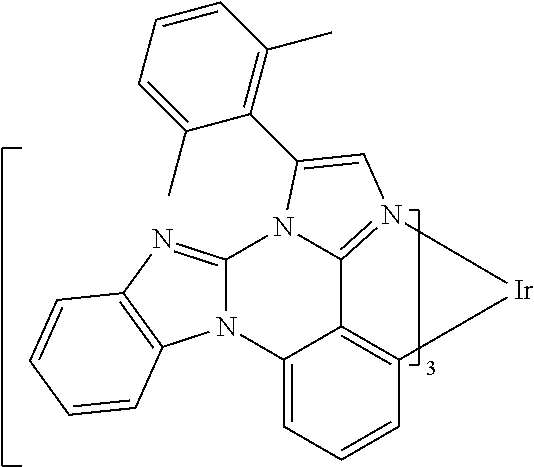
N12C(=NC3=C1C=CC=C3)N1C3=N(C=C1C1=C(C)C=CC=C1C)[Ir]C1=C3C2=CC=C1
